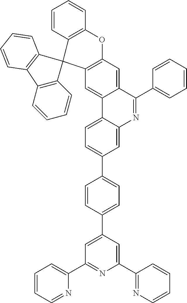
C1=C2C(=CC3=C1OC1=C(C34C3=C(C5=C4C=CC=C5)C=CC=C3)C=CC=C1)C1=CC=C(C3=CC=C(C4=CC(C5=CC=CC=N5)=NC(C5=NC=CC=C5)=C4)C=C3)C=C1N=C2C1=CC=CC=C1
